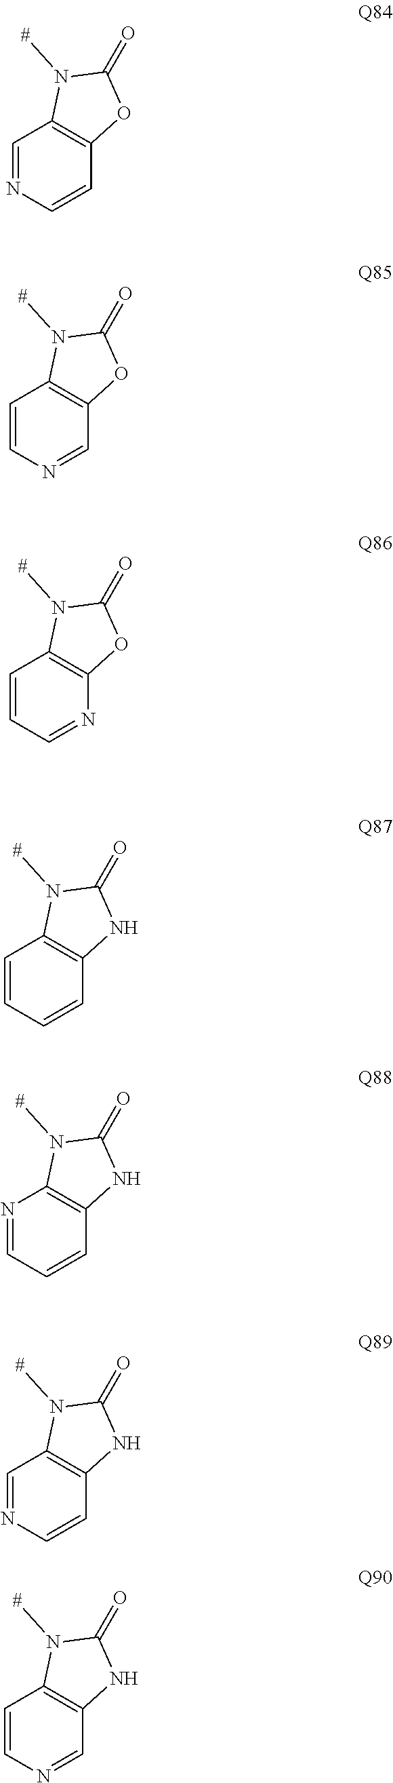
C1=CN=CC2=C1OC(=O)N2C.C1=NC=CC2=C1OC(=O)N2C.N1=CC=CC2=C1OC(=O)N2C.C1=CC=CC2=C1NC(=O)N2C.C1=CC=NC2=C1NC(=O)N2C.C1=CN=CC2=C1NC(=O)N2C.C1=NC=CC2=C1NC(=O)N2C
